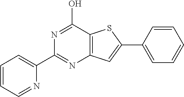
C1(C2=CC=CC=N2)=NC2=C(C(O)=N1)SC(C1=CC=CC=C1)=C2
